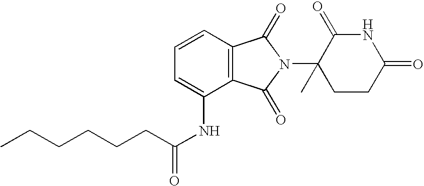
C1=CC=C(NC(=O)CCCCCC)C2=C1C(=O)N(C1(C)CCC(=O)NC1=O)C2=O
